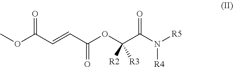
O(C(C=CC(OC(C(N([R5])[R4])=O)([R2])[R3])=O)=O)C
